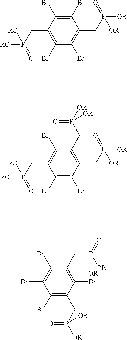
C1(Br)=C(Br)C(CP([RO])(=O)[RO])=C(Br)C(Br)=C1CP([OR])(=O)[OR].C1(CP([OR])(=O)[OR])=C(CP([OR])(=O)[OR])C(Br)=C(Br)C(CP([RO])(=O)[RO])=C1Br.C1(CP(=O)([OR])[OR])=C(Br)C(CP([OR])(=O)[OR])=C(Br)C(Br)=C1Br
